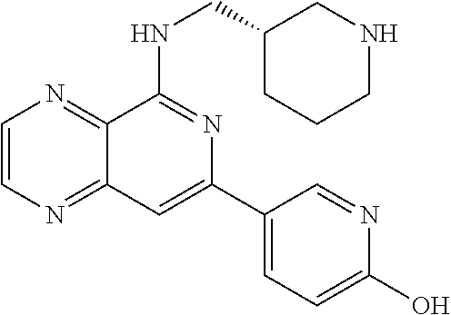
C1=CN=C2C(=N1)C(NCC1CNCCC1)=NC(C1=CC=C(O)N=C1)=C2
